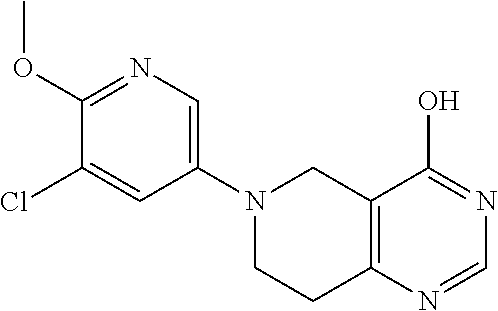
C12=C(N=CN=C1O)CCN(C1=CN=C(OC)C(Cl)=C1)C2
